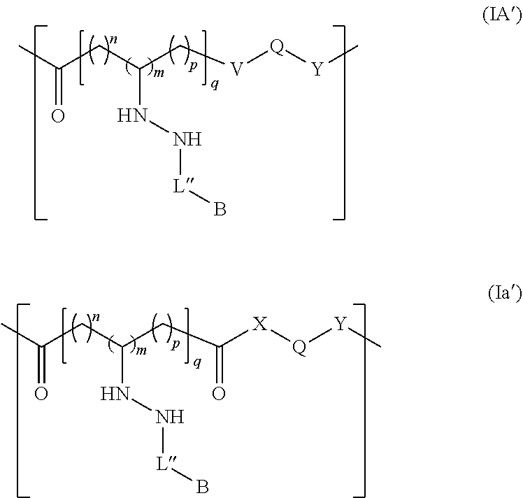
CC(CC(C[V][Q][Y]C)NN[L]B)=O.CC(CC(CC([X][Q][Y]C)=O)NN[L]B)=O
